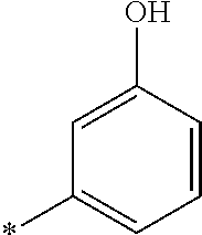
C1=C(O)C=CC=C1*
